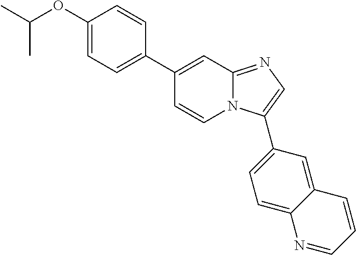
C1(C2=CC=C(OC(C)C)C=C2)=CC2=NC=C(C3=CC=C4C(=C3)C=CC=N4)N2C=C1
